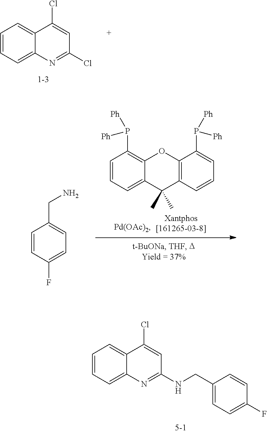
C1=CC=C2C(=C1)C(Cl)=CC(Cl)=N2.C1=CC(F)=CC=C1CN.C1=CC=C2C(=C1P([Ph])[Ph])OC1=C(C2(C)C)C=CC=C1P([Ph])[Ph].C1=CC=C2C(=C1)C(Cl)=CC(NCC1=CC=C(F)C=C1)=N2
